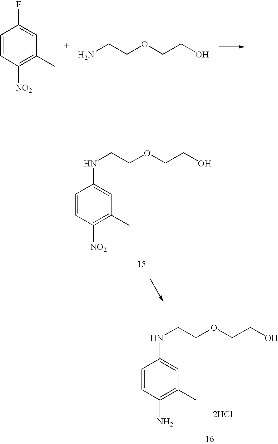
C1=CC([NO2])=C(C)C=C1F.NCCOCCO.N(CCOCCO)C1=CC(C)=C([NO2])C=C1.N(CCOCCO)C1=CC(C)=C(N)C=C1.[2HCl]
